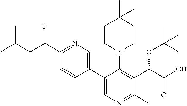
C1(C(CC(C)C)F)=NC=C(C2=CN=C(C)C(C(C(=O)O)OC(C)(C)C)=C2N2CCC(C)(C)CC2)C=C1
